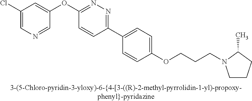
C1(OC2=CC(Cl)=CN=C2)=NN=C(C2=CC=C(OCCCN3CCCC3C)C=C2)C=C1
